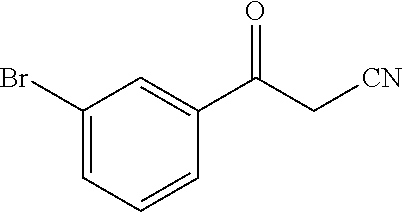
C1(Br)=CC=CC(C(C[CN])=O)=C1
